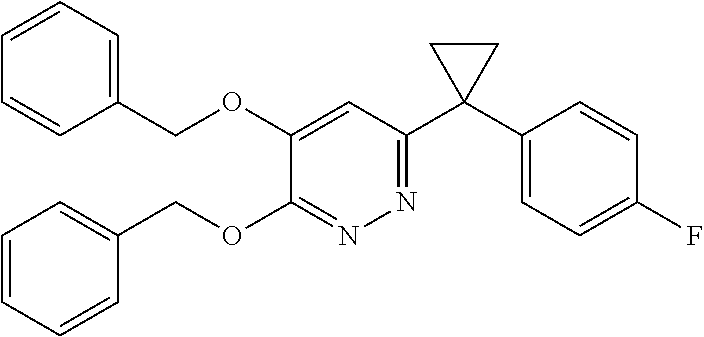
N1=C(C2(C3=CC=C(F)C=C3)CC2)C=C(OCC2=CC=CC=C2)C(OCC2=CC=CC=C2)=N1
